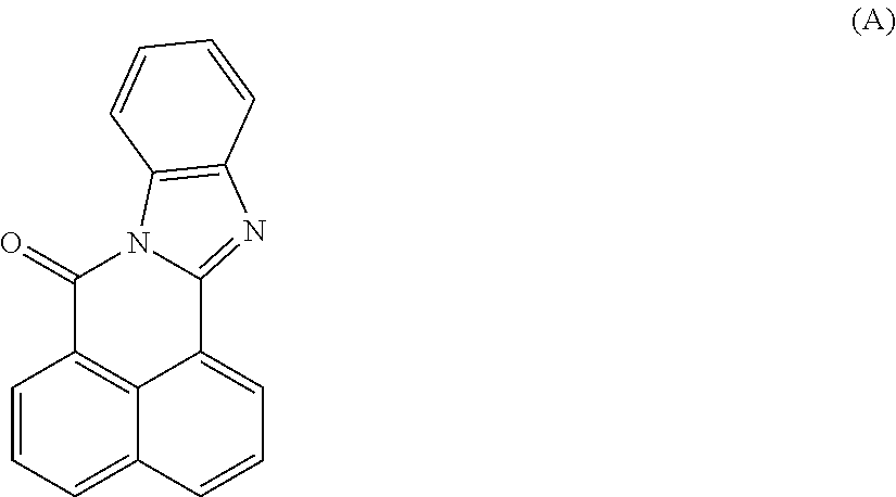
C12=C3C(=CC=CC3=CC=C1)C1=NC3=C(N1C2=O)C=CC=C3
